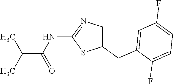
CC(C)C(=O)NC1=NC=C(CC2=CC(F)=CC=C2F)S1
